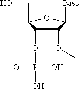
C1(OC)C(OP(O)(O)=O)C(CO)OC1[Base]
